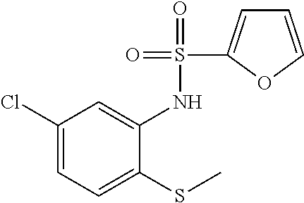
C1(Cl)=CC=C(SC)C(NS(=O)(=O)C2=CC=CO2)=C1
